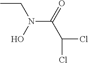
CCN(C(C(Cl)Cl)=O)O
